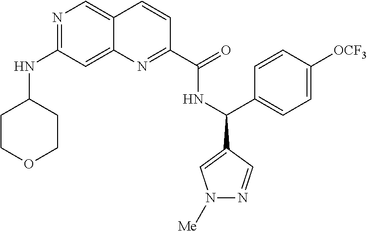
N1=C(NC2CCOCC2)C=C2C(=C1)C=CC(C(=O)NC(C1=CN([Me])N=C1)C1=CC=C([OCF3])C=C1)=N2
